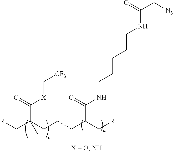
[CF3]C[X]C(C(C[R])(CCCC(C[R])C(=O)NCCCCCNC(C[N3])=O)C)=O
